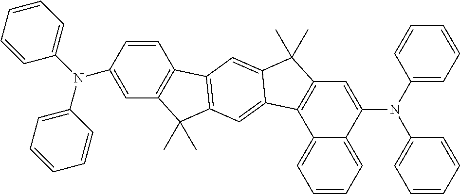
C1=CC=C2C(=C1)C1=C(C=C2N(C2=CC=CC=C2)C2=CC=CC=C2)C(C)(C)C2=CC3=C(C=C12)C(C)(C)C1=C3C=CC(N(C2=CC=CC=C2)C2=CC=CC=C2)=C1
